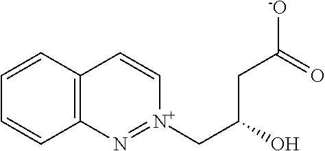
C1=CC=CC2=C1C=C[N+](CC(CC([-O])=O)O)=N2
